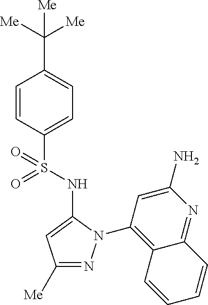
C1(C([Me])([Me])[Me])=CC=C(S(=O)(=O)NC2=CC([Me])=NN2C2=C3C(=NC(N)=C2)C=CC=C3)C=C1
